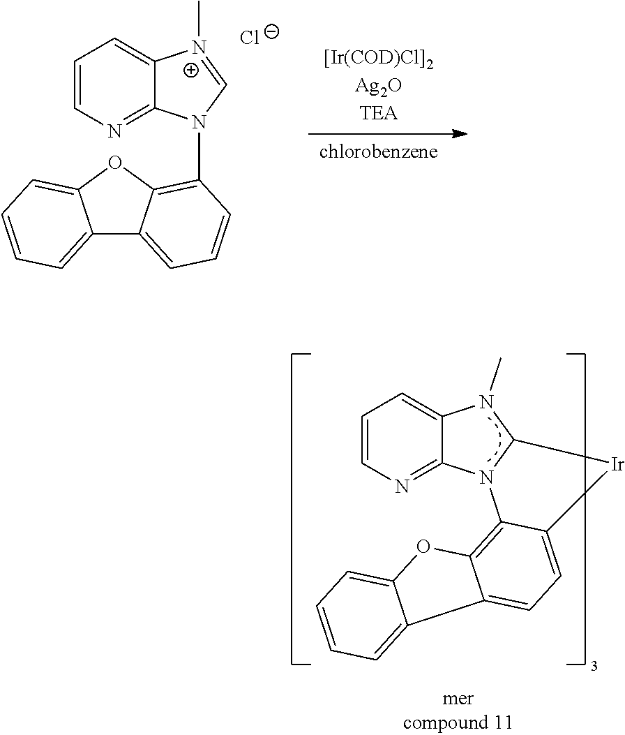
C12=CC=CC=C1OC1=C(N3C4=NC=CC=C4[N+](C)=C3)C=CC=C21.[Cl-].C1=CN=C2C(=C1)N(C)C1N2C2=C3C(=CC=C2[Ir]1)C1=CC=CC=C1O3
